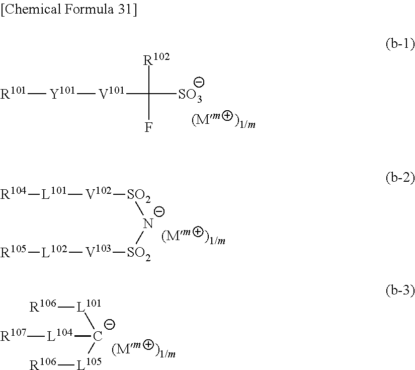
[R101][Y101][V101]C([R102])(F)[SO3].[SO2]([N-][SO2][V103][L102][R105])[V102][L101][R104].[L101]([C-]([L105][R106])[L104][R107])[R106]
